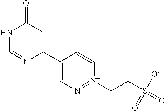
N1C=NC(C2=CN=[N+](CCS(=O)([O-])=O)C=C2)=CC1=O
